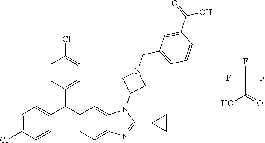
C1=C(Cl)C=CC(C(C2=CC=C(Cl)C=C2)C2=CC=C3C(=C2)N(C2CN(CC4=CC=CC(C(O)=O)=C4)C2)C(C2CC2)=N3)=C1.FC(F)(F)C(O)=O
